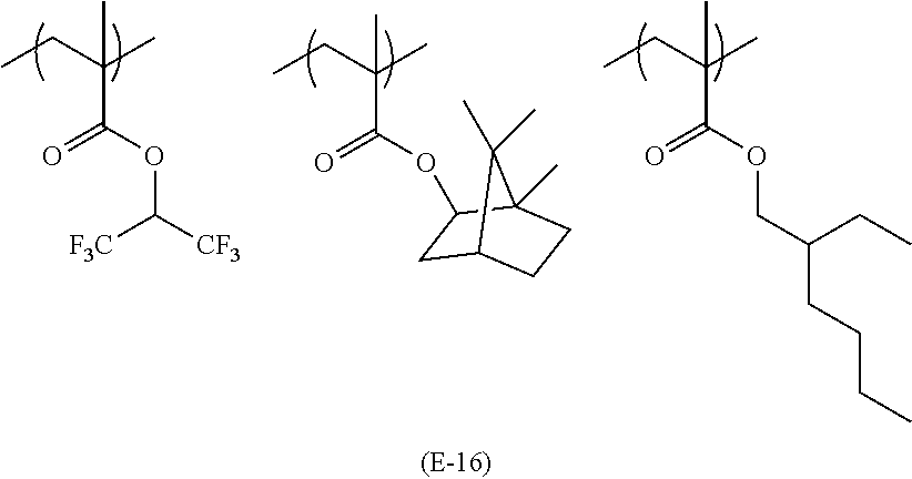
O=C(OCC(CCCC)CC)C(CC)(C)C.O=C(C(CC)(C)C)OC1CC2CCC1(C)C2(C)C.O=C(OC([CF3])[F3C])C(CC)(C)C
